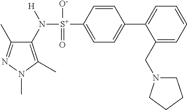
C1(C)=NN(C)C(C)=C1N([S+](C1=CC=C(C2=CC=CC=C2CN2CCCC2)C=C1)([O-])=O)[H]
